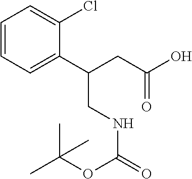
C1=CC=C(C(CNC(=O)OC(C)(C)C)CC(=O)O)C(Cl)=C1
